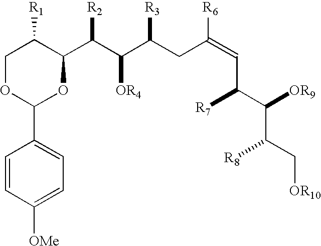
C1OC(C2=CC=C([OMe])C=C2)OC(C(C(C(CC(=CC([R7])C([OR9])C([R8])C[OR10])[R6])[R3])[OR4])[R2])C1[R1]
